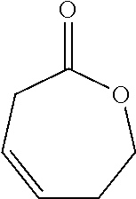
C1(=O)CC=CCCO1
